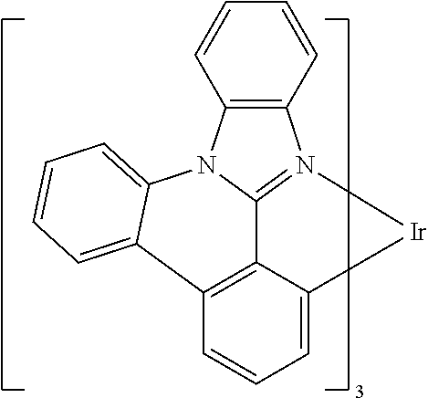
C1=CC=C2C3=C1C1=CC=CC=C1N1C3=N(C3=C1C=CC=C3)[Ir]2
